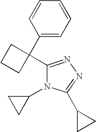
C1=CC(C2(C3=NN=C(C4CC4)N3C3CC3)CCC2)=CC=C1
